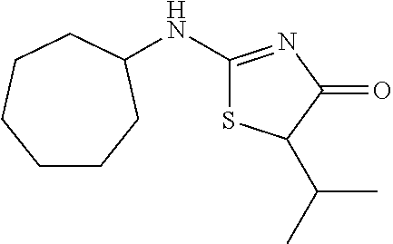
C1(NC2CCCCCC2)=NC(=O)C(C(C)C)S1
